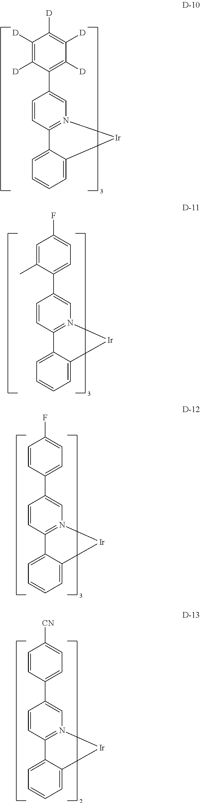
C1([D])=C([D])C(C2=CN3=C(C=C2)C2=CC=CC=C2[Ir]3)=C([D])C([D])=C1[D].C1=C(C)C(C2=CN3=C(C=C2)C2=CC=CC=C2[Ir]3)=CC=C1F.C1=CC(C2=CN3=C(C=C2)C2=CC=CC=C2[Ir]3)=CC=C1F.C1=CC(C2=CN3=C(C=C2)C2=CC=CC=C2[Ir]3)=CC=C1[CN]
